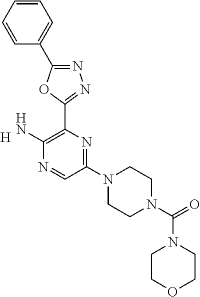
[H].C1(N2CCN(C(=O)N3CCOCC3)CC2)=NC(C2=NN=C(C3=CC=CC=C3)O2)=C(N)N=C1
